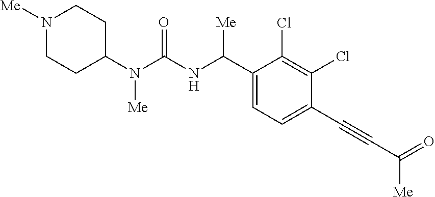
C1(N(C(NC(C2=CC=C(C#CC([Me])=O)C(Cl)=C2Cl)[Me])=O)[Me])CCN([Me])CC1
